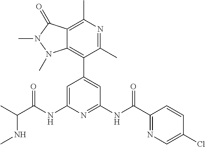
C1=C(NC(C(C)NC)=O)N=C(NC(C2=NC=C(Cl)C=C2)=O)C=C1C1=C2C(=C(C)N=C1C)C(=O)N(C)N2C
